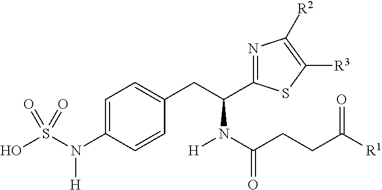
OS(N(C1=CC=C(CC(C2=NC([R2])=C([R3])S2)N(C(CCC([R1])=O)=O)[H])C=C1)[H])(=O)=O
